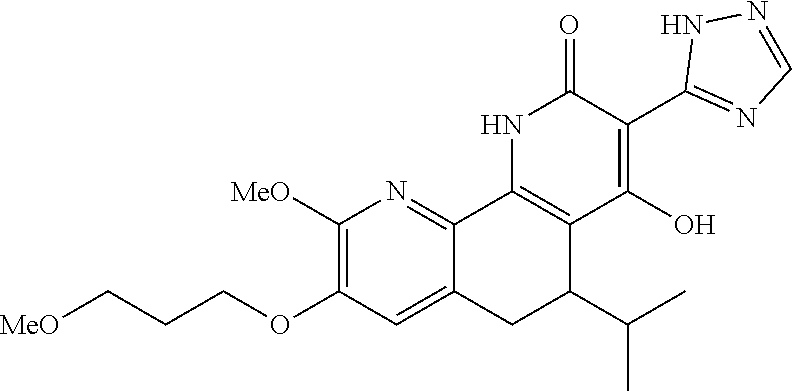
[MeO]CCCOC1=C([MeO])N=C2C(=C1)CC(C(C)C)C1=C2NC(=O)C(C2=NC=NN2)=C1O
